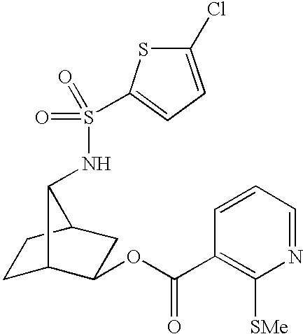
C1C2C(OC(C3=C([SMe])N=CC=C3)=O)CC(C1)C2NS(C1=CC=C(Cl)S1)(=O)=O
